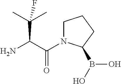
C(C(C(=O)N1CCCC1B(O)O)N)(C)(C)F
